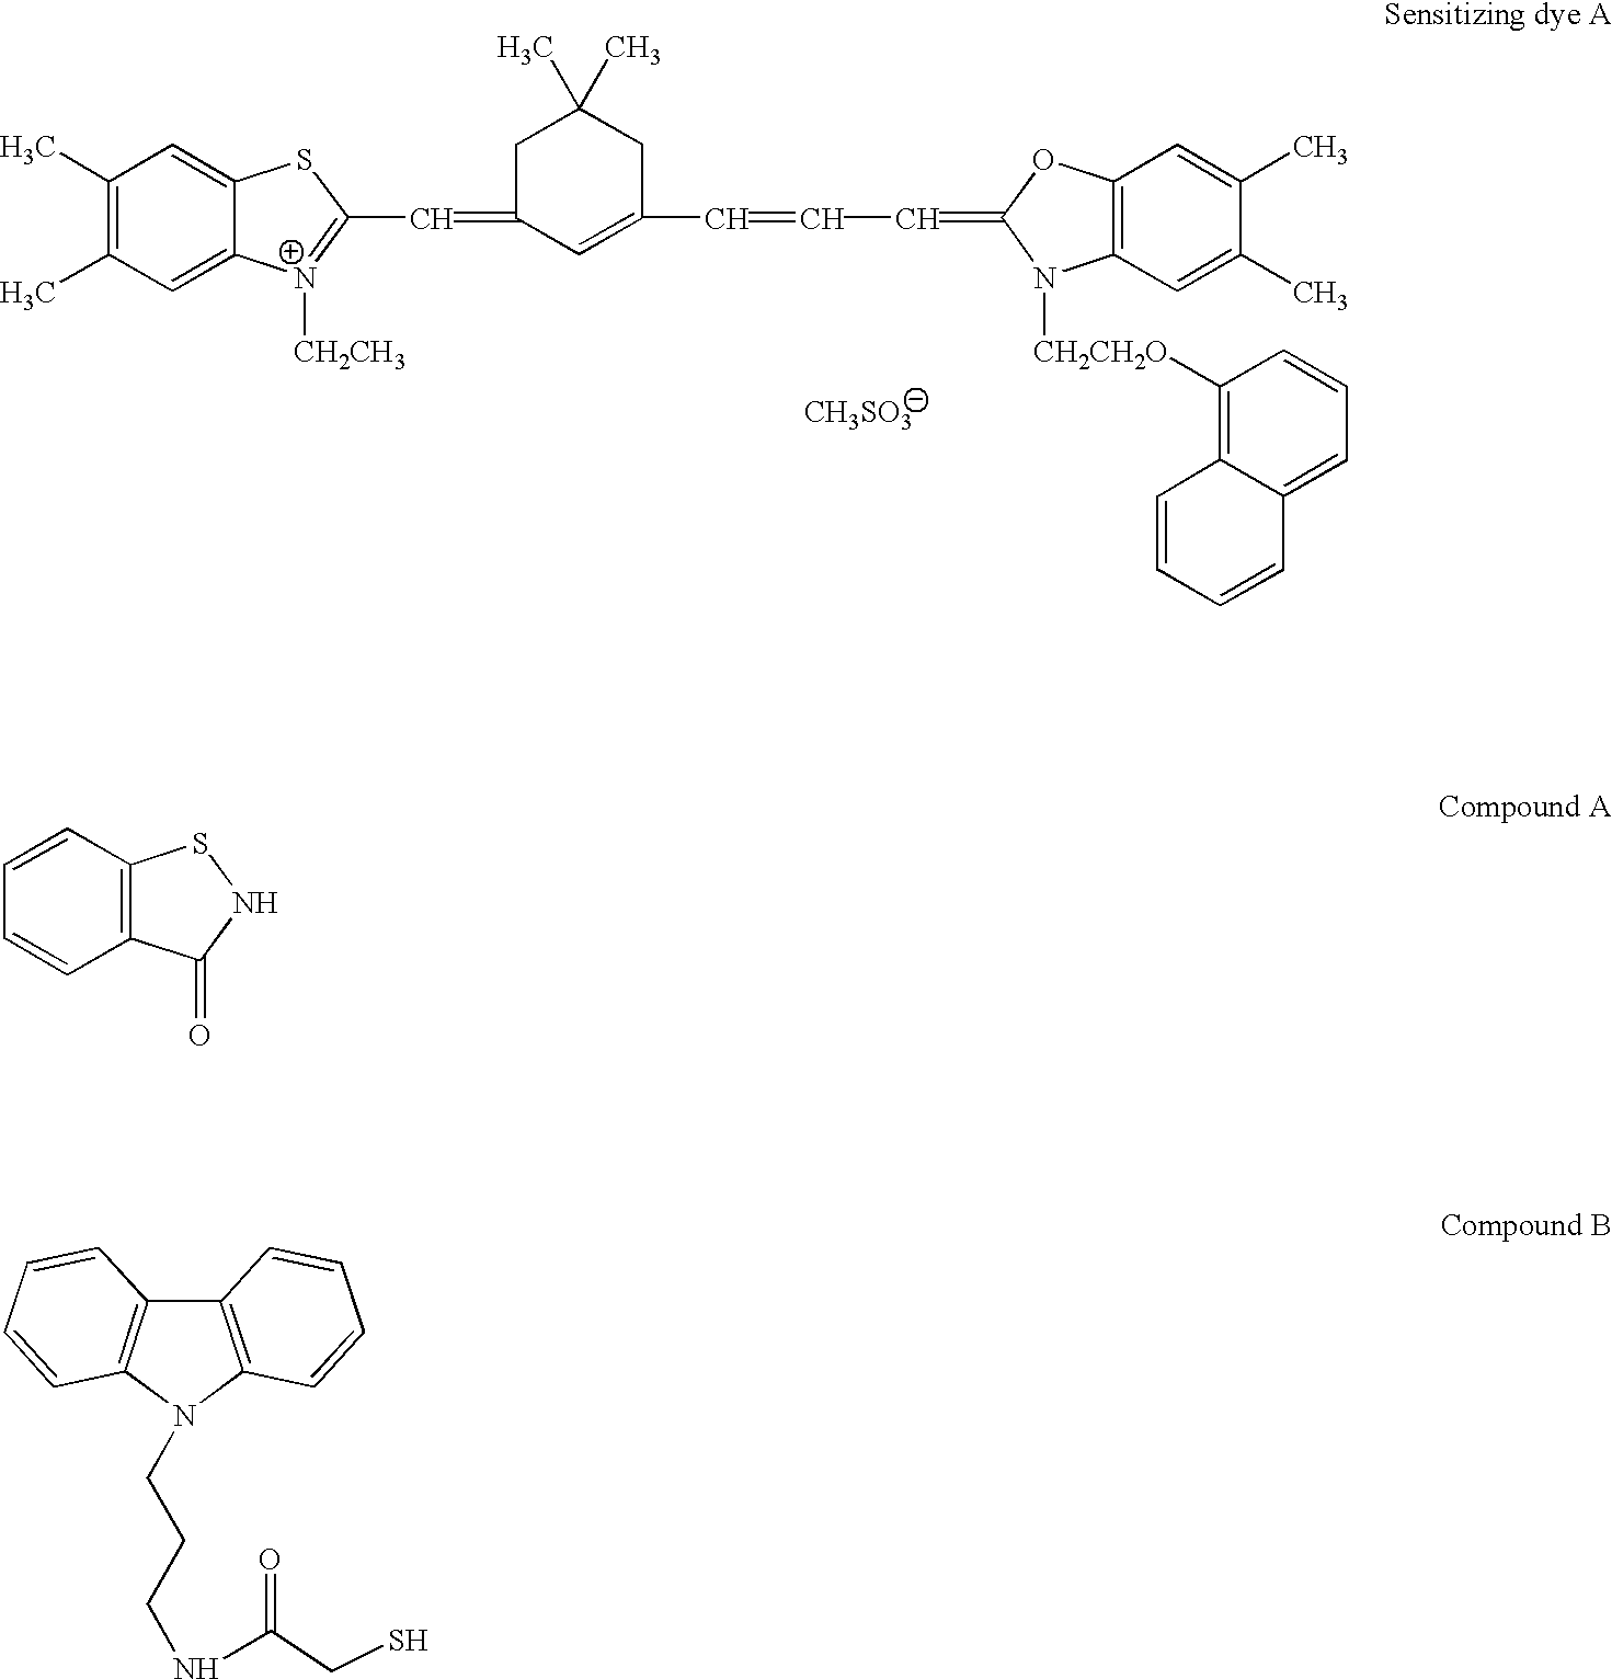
C1(C)=C(C)C=C2C(=C1)SC(C=C1C=C(C=CC=C3N([CH2CH2O]C4=C5C(=CC=C4)C=CC=C5)C4=C(O3)C=C(C)C(C)=C4)CC(C)(C)C1)=[N+]2[CH2CH3].[CH3SO3].C1=CC2=C(C=C1)C(=O)NS2.C12=C(N(CCCNC(=O)CS)C3=C1C=CC=C3)C=CC=C2
